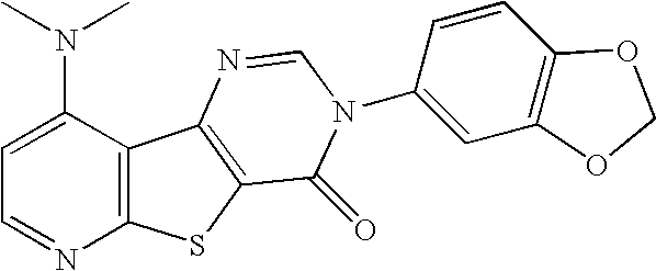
C1=C(N(C)C)C2=C(N=C1)SC1=C2N=CN(C2=CC3=C(C=C2)OCO3)C1=O
